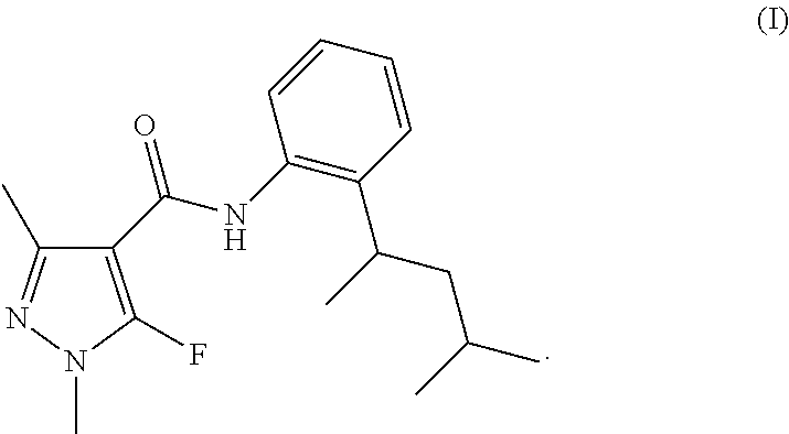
C1=CC(C(C)CC(C)C)=C(NC(C2=C(F)N(C)N=C2C)=O)C=C1
